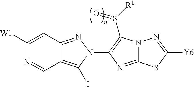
C12=C(I)N(C3=C(S([R1])=O)N4C(=N3)SC([Y6])=N4)N=C1C=C([W1])N=C2
